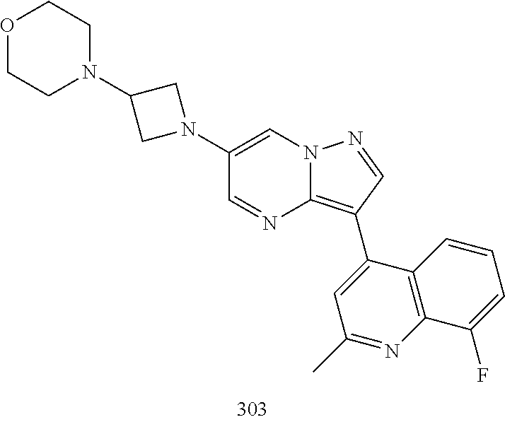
C1(C2=C3N=CC(N4CC(N5CCOCC5)C4)=CN3N=C2)=CC(C)=NC2=C1C=CC=C2F
